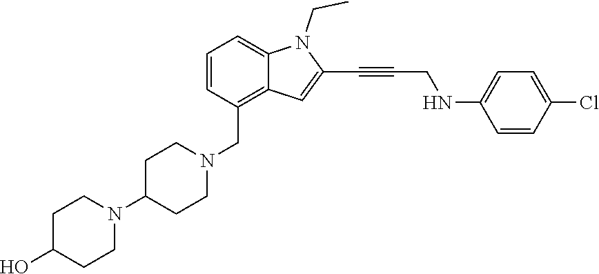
C1=CC=C2C(=C1CN1CCC(N3CCC(O)CC3)CC1)C=C(C#CCNC1=CC=C(Cl)C=C1)N2CC
